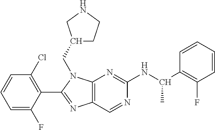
C1=C(F)C(C2=NC3=C(N2CC2CCNC2)N=C(NC(C2=C(F)C=CC=C2)C)N=C3)=C(Cl)C=C1
